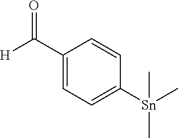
O=C(C1=CC=C([Sn](C)(C)C)C=C1)[H]
